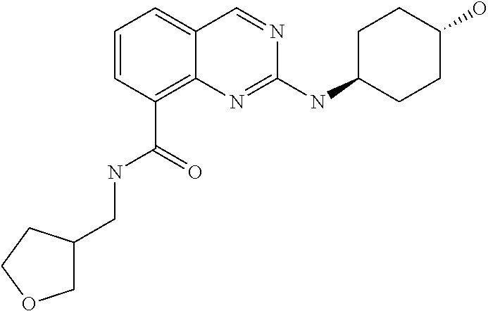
C1=CC=C2C(=C1C(=O)NCC1COCC1)N=C(NC1CCC(O)CC1)N=C2
